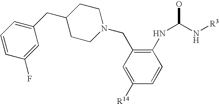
C1([R14])=CC(CN2CCC(CC3=CC=CC(F)=C3)CC2)=C(NC(N[R3])O)C=C1
